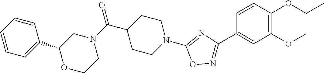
N1(C(C2CCN(C3=NC(C4=CC(OC)=C(OCC)C=C4)=NO3)CC2)=O)CC(C2=CC=CC=C2)OCC1
